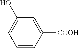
C1=CC([COOH])=CC(O)=C1
